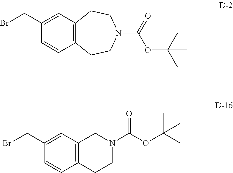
C1=C(CBr)C=CC2=C1CCN(C(OC(C)(C)C)=O)CC2.C1=C(CBr)C=CC2=C1CN(C(OC(C)(C)C)=O)CC2
